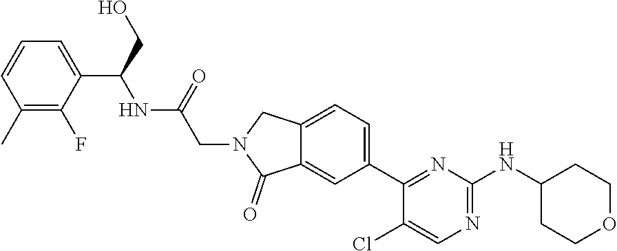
C12=CC(C3=NC(NC4CCOCC4)=NC=C3Cl)=CC=C1CN(CC(NC(C1=CC=CC(C)=C1F)CO)=O)C2=O
